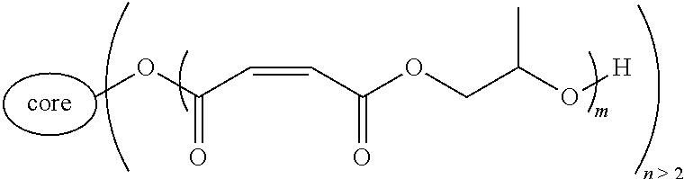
COC(C=CC(OCC(O[H])C)=O)=O
